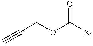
C(OC([X1])=O)C#C
